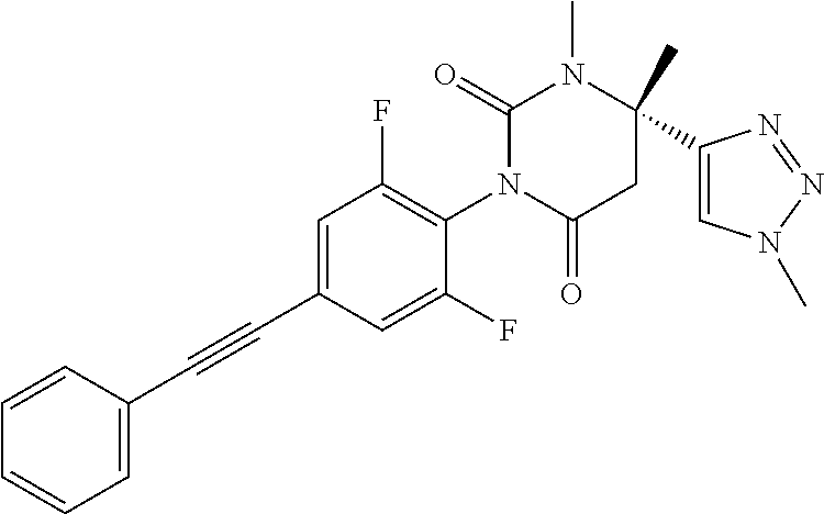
C1=C(C#CC2=CC=CC=C2)C=C(F)C(N2C(=O)CC(C)(C3=CN(C)N=N3)N(C)C2=O)=C1F
